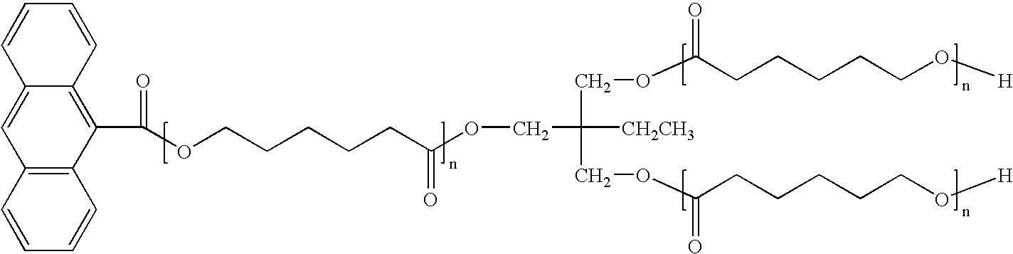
C(=O)(OCCCCCC(OCC(COC(CCCCCO[H])=O)(COC(CCCCCO[H])=O)[CH2CH3])=O)C1=C2C(=CC3=C1C=CC=C3)C=CC=C2
